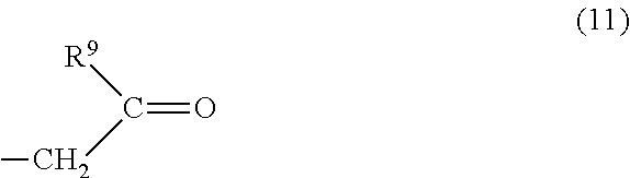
O=C([R9])CC
